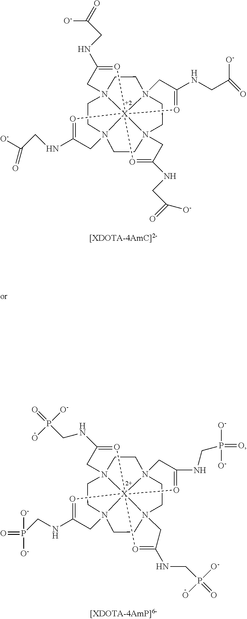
N123CCN45CCN67CCN8(CC1)[X]264(O=C(NCC(=O)[O-])C3)(O=C(NCC(=O)[O-])C8)(O=C(NCC(=O)[O-])C5)O=C(NCC(=O)[O-])C7.N123CCN45CCN67CCN8(CC1)[X]246(O=C(NCP([O-])(=O)[O-])C3)(O=C(NCP(=O)([O-])O)C8)(O=C(NCP(=O)(O)[O-])C5)O=C(NCP(=O)([O-])[O-])C7
